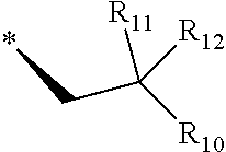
CCC([R10])([R11])[R12]
